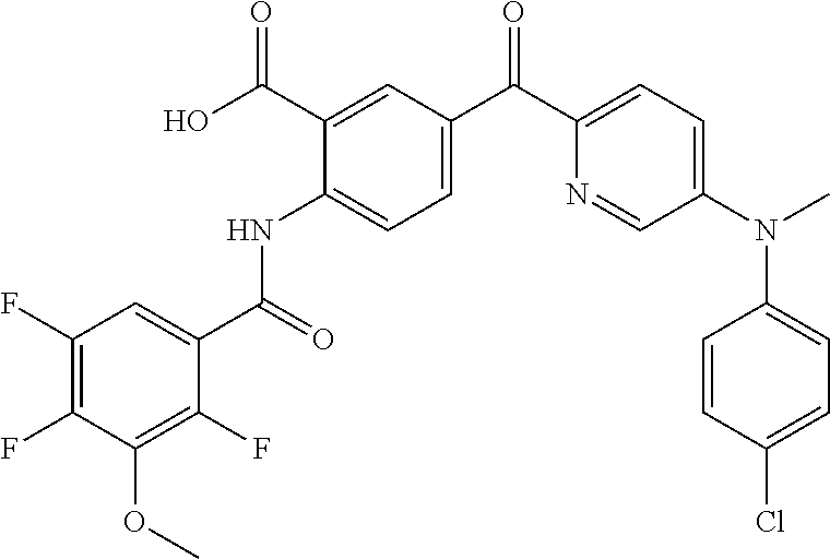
C1(F)=C(F)C(OC)=C(F)C(C(=O)NC2=CC=C(C(C3=CC=C(N(C)C4=CC=C(Cl)C=C4)C=N3)=O)C=C2C(O)=O)=C1
